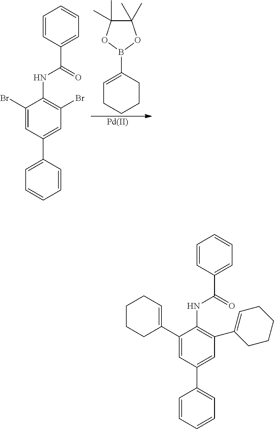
C1(Br)=CC(C2=CC=CC=C2)=CC(Br)=C1NC(C1=CC=CC=C1)=O.C1=C(B2OC(C)(C)C(C)(C)O2)CCCC1.[Pd].C1(C2=CCCCC2)=CC(C2=CC=CC=C2)=CC(C2=CCCCC2)=C1NC(C1=CC=CC=C1)=O
